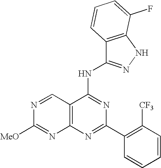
C12=C(N=C(C3=C([CF3])C=CC=C3)N=C1NC1=NNC3=C1C=CC=C3F)N=C([MeO])N=C2
